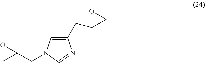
C1(CC2CO2)=CN(CC2OC2)C=N1
